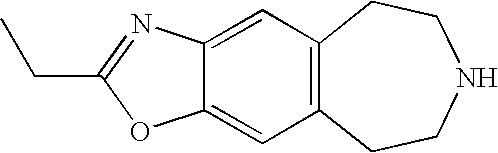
C12=CC3=C(C=C1OC(CC)=N2)CCNCC3
